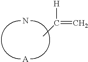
CC(=C)[H].N.[A]
